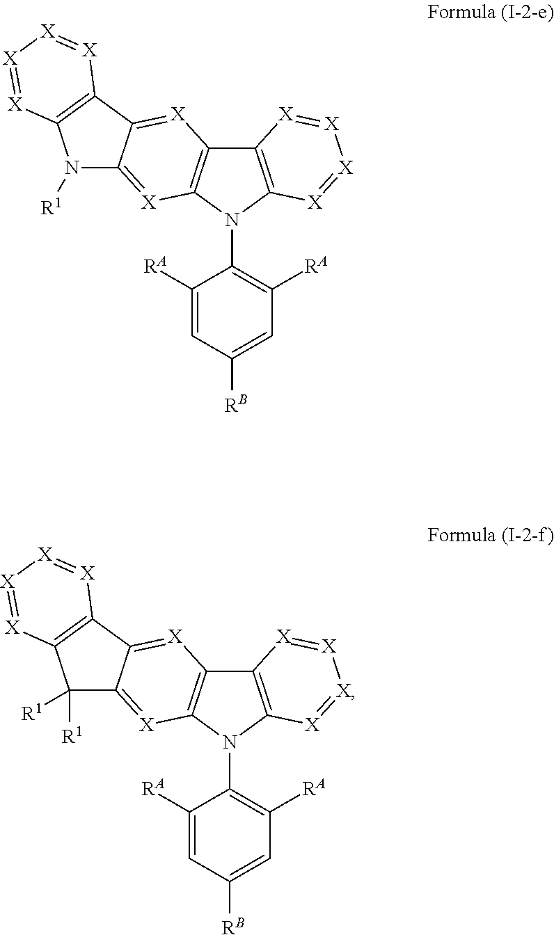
C12=C(N(C3=C([RA])C=C([RB])C=C3[RA])C3=C1[X]=C1C(=[X]3)N([R1])C3=C1[X]=[X][X]=[X]3)[X]=[X][X]=[X]2.C12=C(N(C3=C([RA])C=C([RB])C=C3[RA])C3=C1[X]=C1C(=[X]3)C([R1])([R1])C3=C1[X]=[X][X]=[X]3)[X]=[X][X]=[X]2
